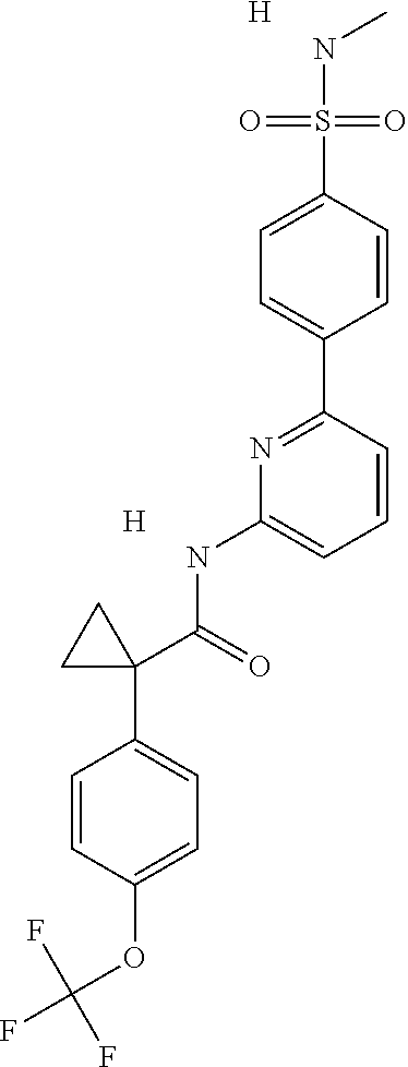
C1=C(S(NC)(=O)=O)C=CC(C2=NC(NC(C3(C4=CC=C(OC(F)(F)F)C=C4)CC3)=O)=CC=C2)=C1.[H].[H]
